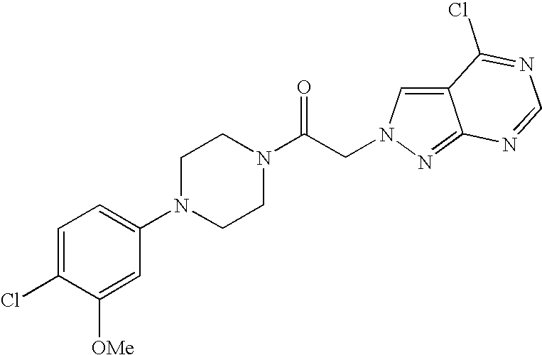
C1=C(Cl)C([OMe])=CC(N2CCN(C(CN3C=C4C(=N3)N=CN=C4Cl)=O)CC2)=C1
